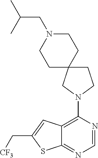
N1=CN=C2C(=C1N1CCC3(C1)CCN(CC(C)C)CC3)C=C(C[CF3])S2
